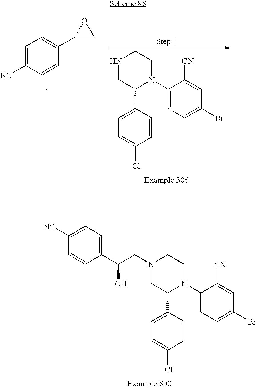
C1=C([NC])C=CC(C2CO2)=C1.N1CC(C2=CC=C(Cl)C=C2)N(C2=CC=C(Br)C=C2[CN])CC1.C(CN1CC(C2=CC=C(Cl)C=C2)N(C2=CC=C(Br)C=C2[CN])CC1)(C1=CC=C([NC])C=C1)O
